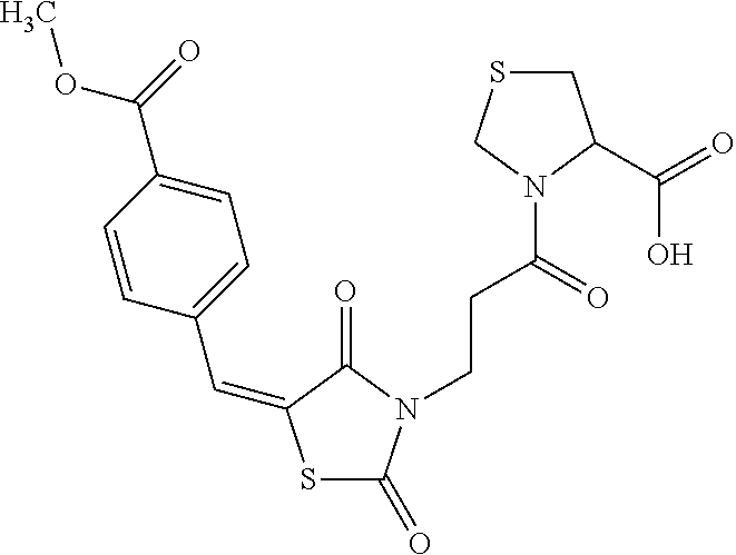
S1C(=O)N(CCC(N2C(C(=O)O)CSC2)=O)C(=O)C1=CC1=CC=C(C(=O)OC)C=C1
